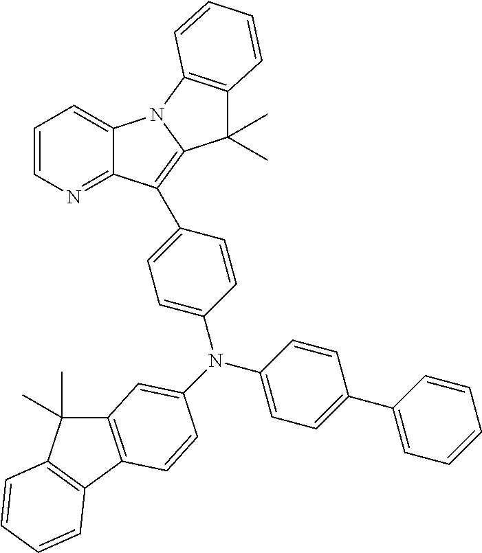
C12=CC=CN=C1C(C1=CC=C(N(C3=CC=C(C4=CC=CC=C4)C=C3)C3=CC4=C(C5=C(C4(C)C)C=CC=C5)C=C3)C=C1)=C1N2C2=C(C1(C)C)C=CC=C2
